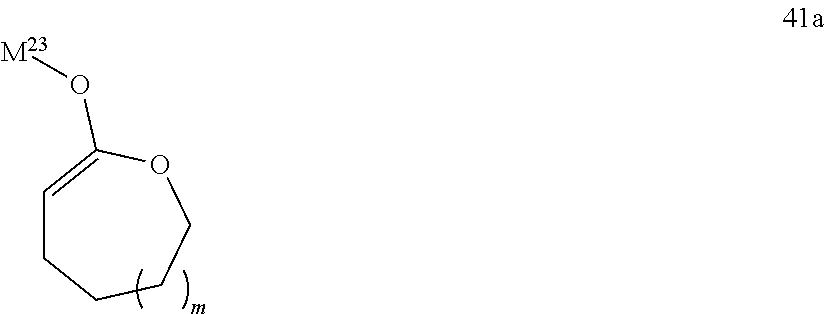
C1=C(O[M23])OCCCC1
